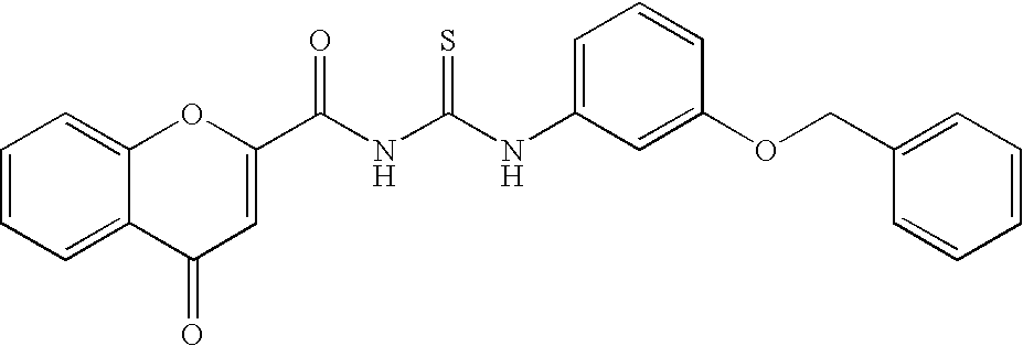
C(NC(NC1=CC=CC(OCC2=CC=CC=C2)=C1)=S)(=O)C1=CC(=O)C2=CC=CC=C2O1
